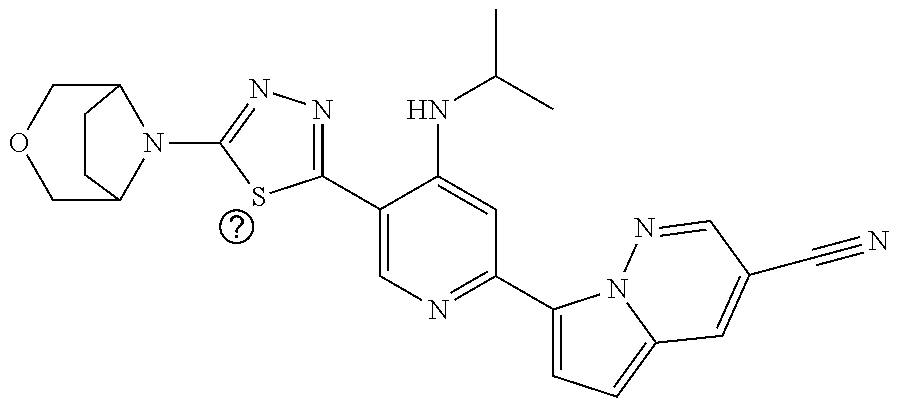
O1CC2N(C3=NN=C(C4=CN=C(C5=CC=C6N5N=CC(C#N)=C6)C=C4NC(C)C)S3)C(C1)CC2
